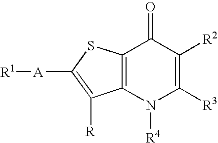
[R1][A]C1=C([R])C2=C(S1)C(=O)C([R2])=C([R3])N2[R4]
